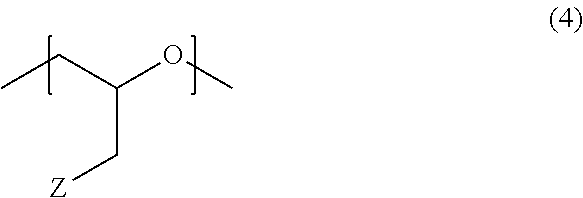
CCC(C[Z])OC
